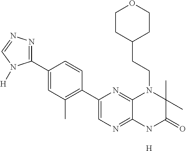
C1(C2=NN=CN2[H])=CC(C)=C(C2=CN=C3C(=N2)N(CCC2CCOCC2)C(C)(C)C(=O)N3)C=C1.[H]
